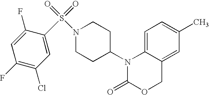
C1=C2C(=CC(C)=C1)COC(=O)N2C1CCN(S(=O)(=O)C2=CC(Cl)=C(F)C=C2F)CC1
